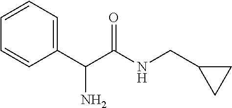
C1=CC=C(C(C(NCC2CC2)=O)N)C=C1
